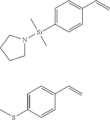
C1=C([Si](C)(C)N2CCCC2)C=CC(C=C)=C1.CSC1=CC=C(C=C)C=C1
